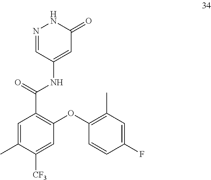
N1=CC(NC(C2=C(OC3=C(C)C=C(F)C=C3)C=C([CF3])C(C)=C2)=O)=CC(=O)N1
